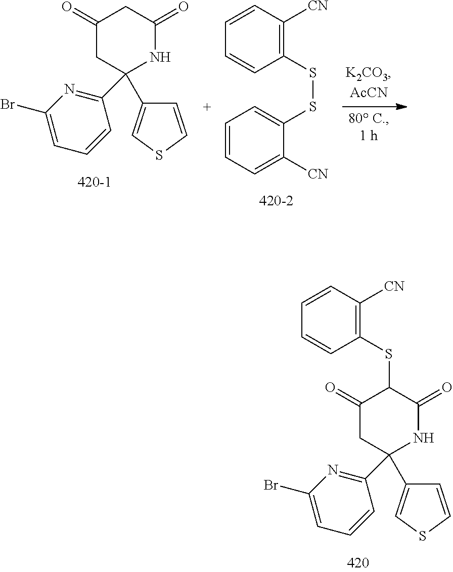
C1(=O)CC(C2=NC(Br)=CC=C2)(C2=CSC=C2)NC(=O)C1SC1=C([CN])C=CC=C1.C1(=O)CC(C2=NC(Br)=CC=C2)(C2=CSC=C2)NC(=O)C1.C1(SSC2=CC=CC=C2[CN])=C([CN])C=CC=C1
